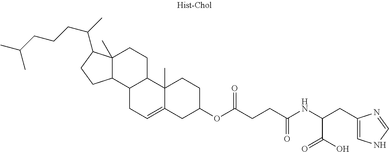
C12(C)C(C3C(CC1)C1(C)C(=CC3)CC(OC(CCC(NC(CC3=CNC=N3)C(=O)O)=O)=O)CC1)CCC2C(C)CCCC(C)C
